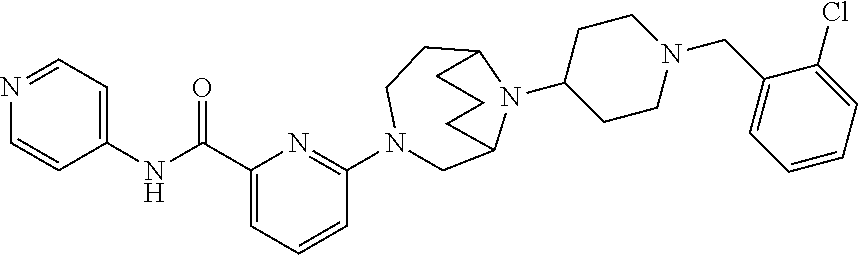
C1=CN=CC=C1NC(C1=CC=CC(N2CC3N(C4CCN(CC5=CC=CC=C5Cl)CC4)C(CC2)CCC3)=N1)=O
